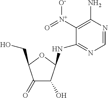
C1=NC(N)=C([N+](=O)[O-])C(NC2C(O)C(=O)C(CO)O2)=N1
